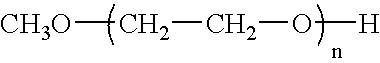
[CH3O]CCO[H]
